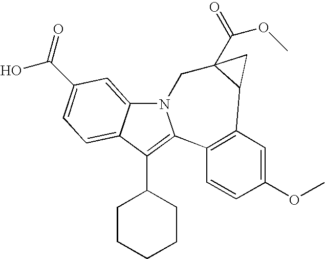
C(C1=CC=C2C(=C1)N1C(=C2C2CCCCC2)C2=C(C3CC3(C(=O)OC)C1)C=C(OC)C=C2)(=O)O
